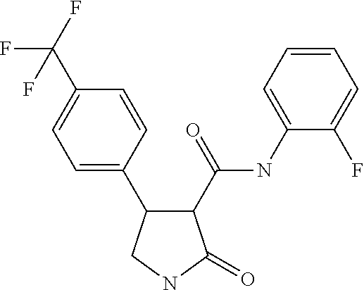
C1(C(F)(F)F)=CC=C(C2C(C(=O)NC3=CC=CC=C3F)C(=O)NC2)C=C1
